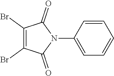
C1=CC(N2C(=O)C(Br)=C(Br)C2=O)=CC=C1
